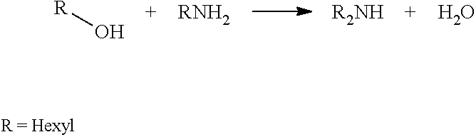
[R]O.O.[RNH2]
